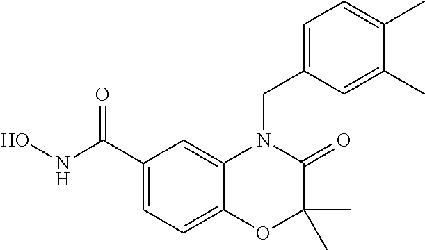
C1(C(NO)=O)=CC=C2C(=C1)N(CC1=CC=C(C)C(C)=C1)C(=O)C(C)(C)O2
